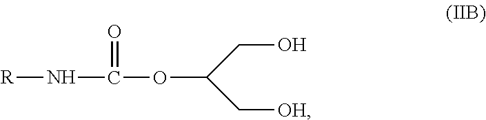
[R]NC(=O)OC(CO)C[OH]
